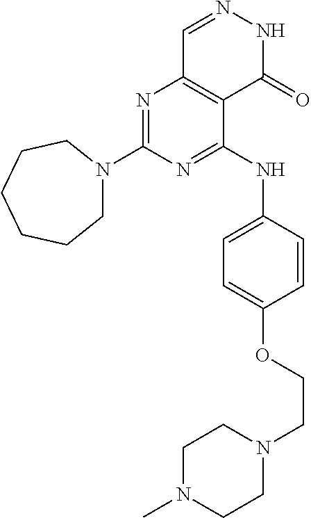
N1=C(N2CCCCCC2)N=C(NC2=CC=C(OCCN3CCN(C)CC3)C=C2)C2=C1C=NNC2=O
